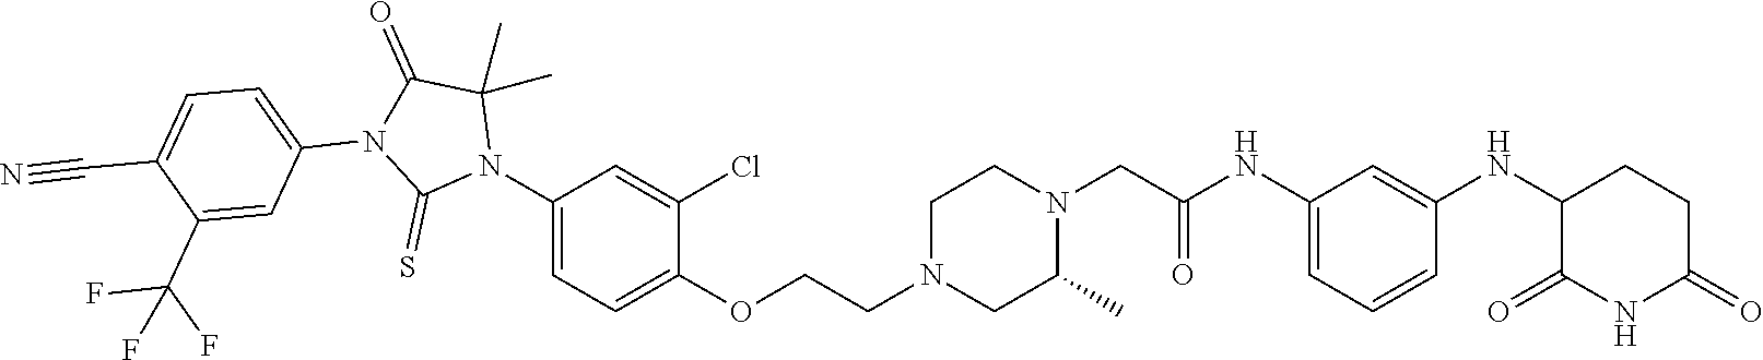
C1=C(NC(CN2CCN(CCOC3=CC=C(N4C(C)(C)C(=O)N(C5=CC=C(C#N)C(C(F)(F)F)=C5)C4=S)C=C3Cl)CC2C)=O)C=C(NC2C(=O)NC(=O)CC2)C=C1
